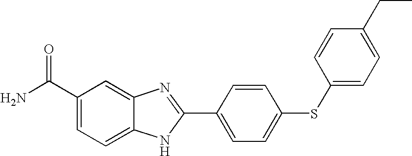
C1=CC(C2=NC3=CC(C(N)=O)=CC=C3N2)=CC=C1SC1=CC=C(CC)C=C1
